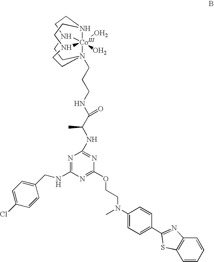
C1CN2(CCCNC(=O)C(NC3=NC(OCCN(C)C4=CC=C(C5=NC6=C(C=CC=C6)S5)C=C4)=NC(NCC4=CC=C(Cl)C=C4)=N3)C)[Co]34(O)(O)N(CC2)CCN3CCN14
